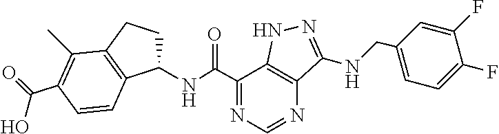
C1(NC(C2=NC=NC3=C2NN=C3NCC2=CC=C(F)C(F)=C2)=O)CCC2=C1C=CC(C(=O)O)=C2C
